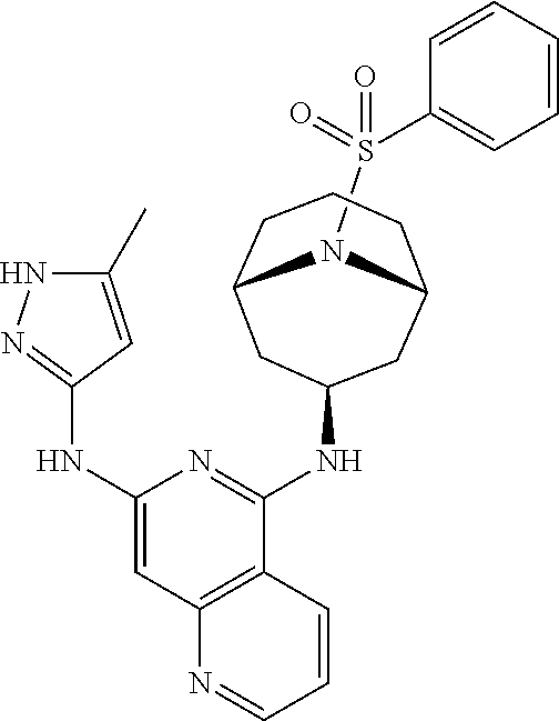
C1(C)=CC(NC2=CC3=C(C(NC4CC5CCCC(C4)N5S(=O)(=O)C4=CC=CC=C4)=N2)C=CC=N3)=NN1
